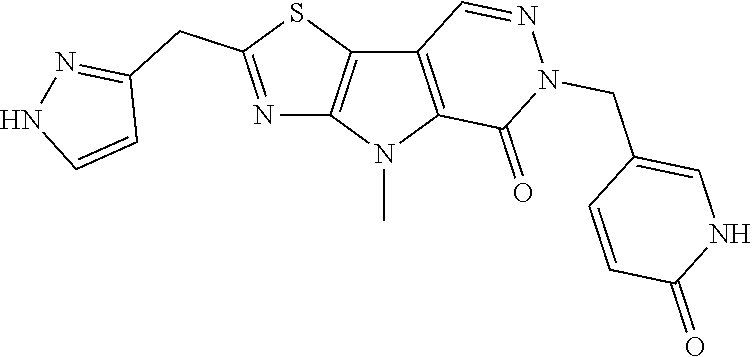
C12=C(N(C)C3=C1C=NN(CC1=CNC(=O)C=C1)C3=O)N=C(CC1=NNC=C1)S2
